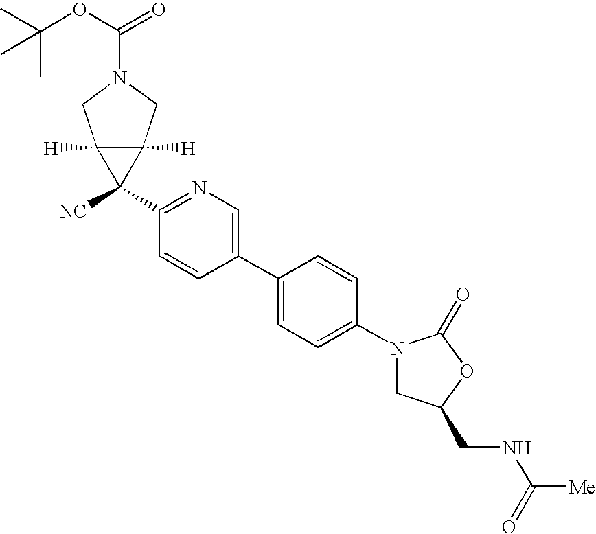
C1(N2CC(CNC([Me])=O)OC2=O)=CC=C(C2=CN=C(C3([NC])C4([H])C3([H])CN(C(OC(C)(C)C)=O)C4)C=C2)C=C1
